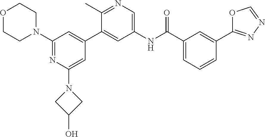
C1(N2CCOCC2)=NC(N2CC(O)C2)=CC(C2=CC(NC(C3=CC=CC(C4=NN=CO4)=C3)=O)=CN=C2C)=C1
